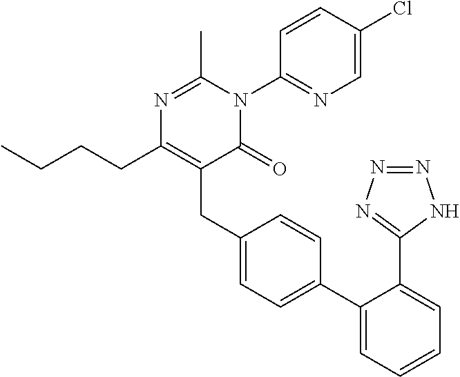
C1(C2=CC=C(CC3=C(CCCC)N=C(C)N(C4=NC=C(Cl)C=C4)C3=O)C=C2)=CC=CC=C1C1=NN=NN1
